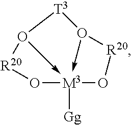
O1[M3]23([Gg])-O([R20]O2)[T3]O->3[R20]1
